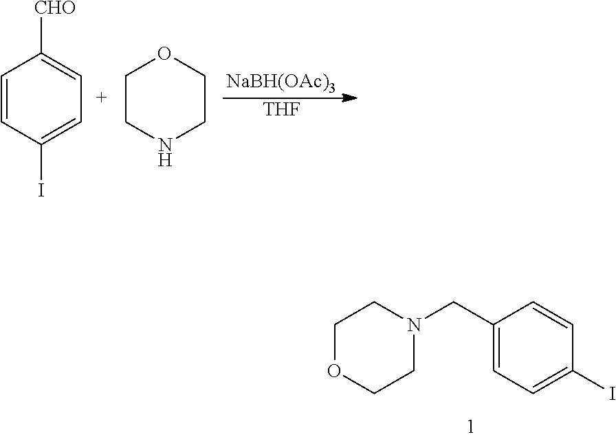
C1=CC(I)=CC=C1[CHO].C1COCCN1.[NaBH(OAc)3].[THF].N1(CC2=CC=C(I)C=C2)CCOCC1
